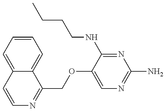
C1(COC2=CN=C(N)N=C2NCCCC)=NC=CC2=CC=CC=C12
